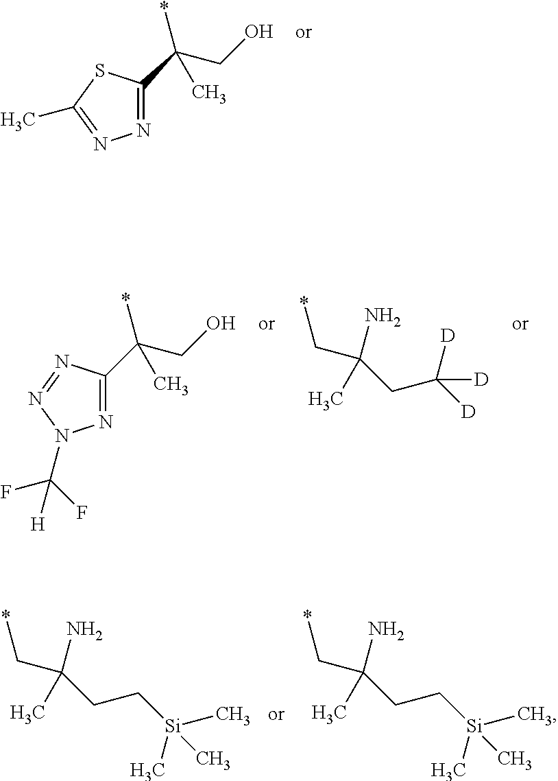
N1=C(C(CO)(*)C)SC(C)=N1.NC(CC([D])([D])[D])(C*)C.N1=C(C(CO)(*)C)N=NN1C(F)(F)[H].NC(CC[Si](C)(C)C)(C*)C.NC(CC[Si](C)(C)C)(C*)C
